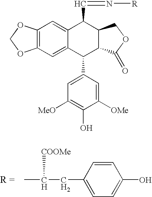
C12=C(C=C3C(=C1)C(C=N[R])C1C(C3C3=CC([MeO])=C(O)C([OMe])=C3)C(=O)OC1)OCO2.CC(CC1=CC=C(O)C=C1)[COOMe]
